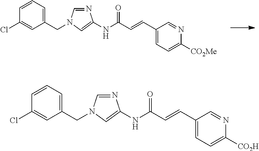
ClC1=CC(CN2C=NC(NC(C=CC3=CC=C([CO2Me])N=C3)=O)=C2)=CC=C1.ClC1=CC(CN2C=NC(NC(C=CC3=CC=C([CO2H])N=C3)=O)=C2)=CC=C1
